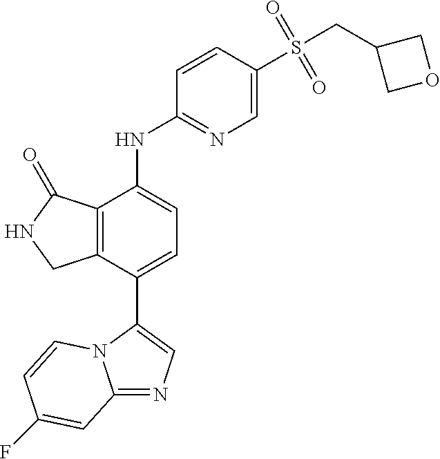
C12=NC=C(C3=CC=C(NC4=NC=C(S(CC5COC5)(=O)=O)C=C4)C4=C3CNC4=O)N1C=CC(F)=C2
